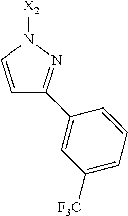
[X2]N1C=CC(C2=CC([F3C])=CC=C2)=N1
